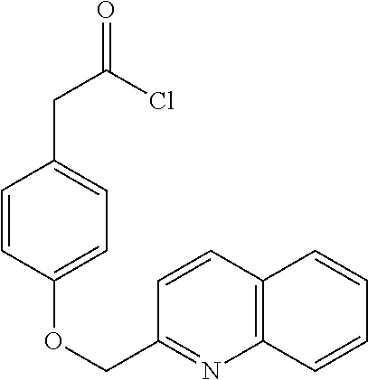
C12=C(C=CC(COC3=CC=C(CC(=O)Cl)C=C3)=N1)C=CC=C2
